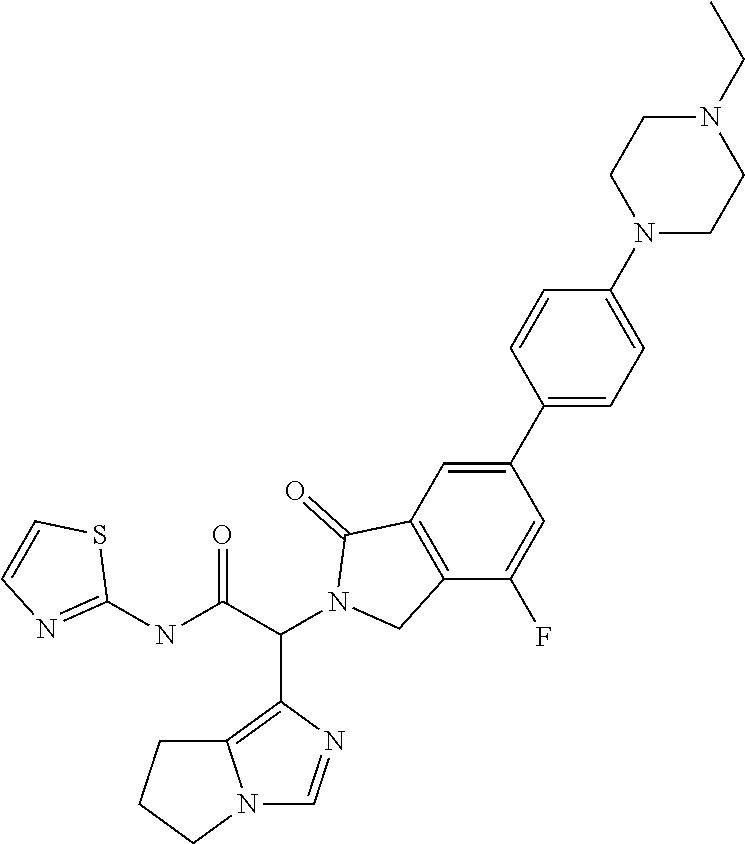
N1(C2=CC=C(C3=CC4=C(C(F)=C3)CN(C(C(NC3=NC=CS3)=O)C3=C5N(C=N3)CCC5)C4=O)C=C2)CCN(CC)CC1
